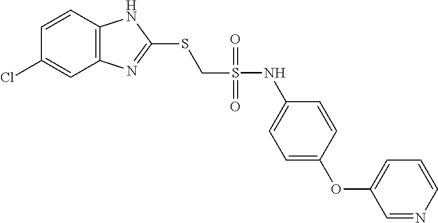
C12=C(C=CC(Cl)=C1)NC(SCS(NC1=CC=C(OC3=CC=CN=C3)C=C1)(=O)=O)=N2
